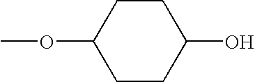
COC1CCC(O)CC1
